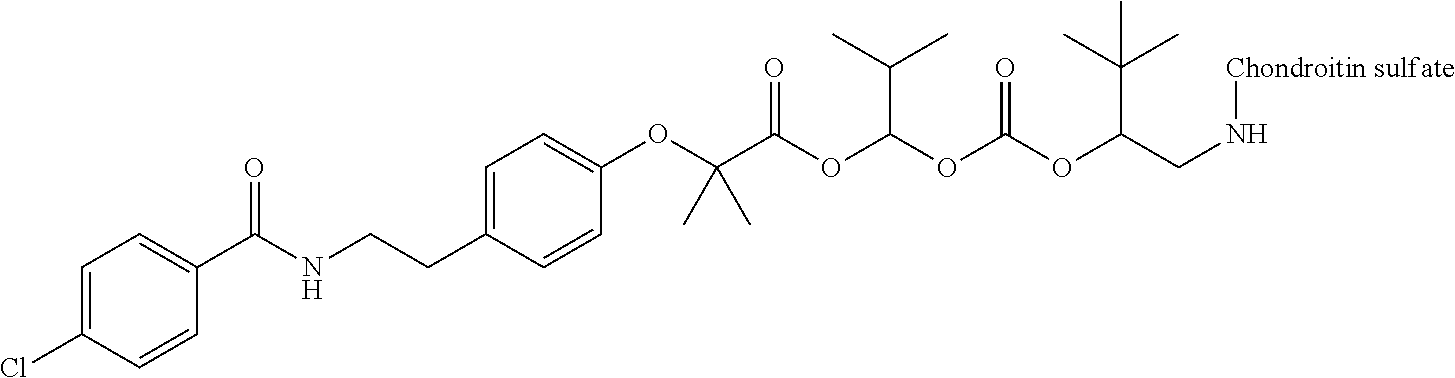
C1=C(Cl)C=CC(C(NCCC2=CC=C(OC(C(OC(OC(OC(CN[Chondroitin sulfate])C(C)(C)C)=O)C(C)C)=O)(C)C)C=C2)=O)=C1
